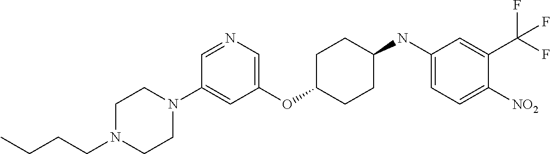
C1(OC2CCC(NC3=CC=C([NO2])C(C(F)(F)F)=C3)CC2)=CN=CC(N2CCN(CCCC)CC2)=C1
